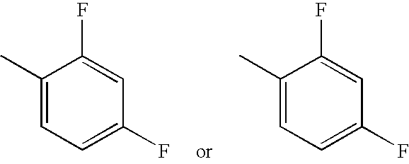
C1(C)=CC=C(F)C=C1F.C1(C)=CC=C(F)C=C1F
